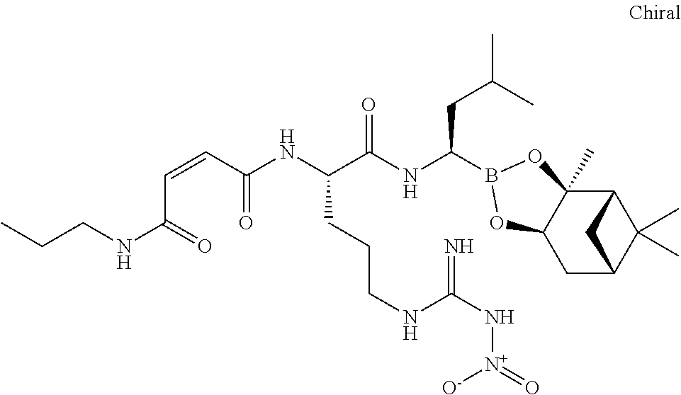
C12C3(C)C(CC(C1(C)C)C2)OB(C(NC(C(NC(=O)C=CC(NCCC)=O)CCCNC(N[N+]([O-])=O)=N)=O)CC(C)C)O3
